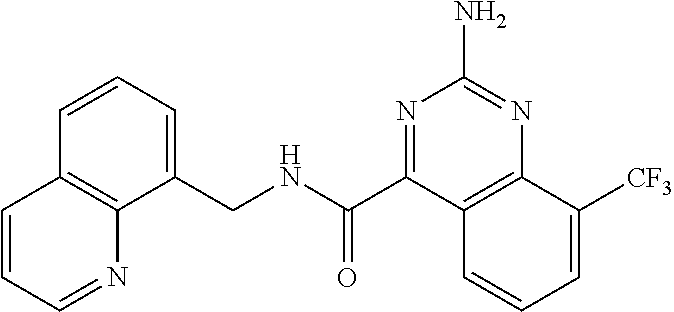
C1(CNC(C2=NC(N)=NC3=C2C=CC=C3[CF3])=O)=CC=CC2=C1N=CC=C2
